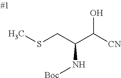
CSCC(C([CN])O)N[Boc]
